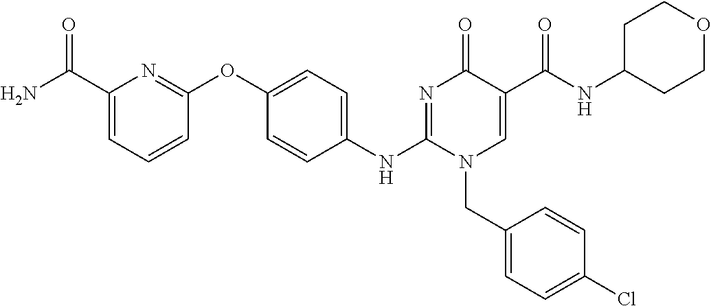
C1(C(N)=O)=CC=CC(OC2=CC=C(NC3=NC(=O)C(C(NC4CCOCC4)=O)=CN3CC3=CC=C(Cl)C=C3)C=C2)=N1
